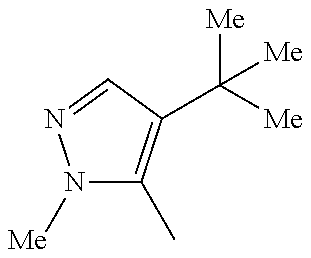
N1([Me])C(C)=C(C([Me])([Me])[Me])C=N1
